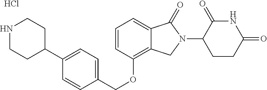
C(OC1=C2C(=CC=C1)C(=O)N(C1CCC(=O)NC1=O)C2)C1=CC=C(C2CCNCC2)C=C1.Cl
